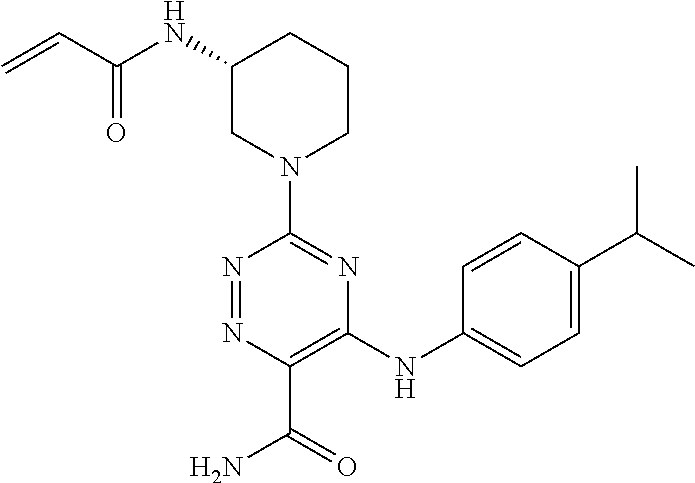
N1(C2=NC(NC3=CC=C(C(C)C)C=C3)=C(C(=O)N)N=N2)CCCC(NC(C=C)=O)C1
